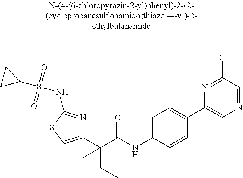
C1(C(C(NC2=CC=C(C3=CN=CC(Cl)=N3)C=C2)=O)(CC)CC)=CSC(NS(C2CC2)(=O)=O)=N1
